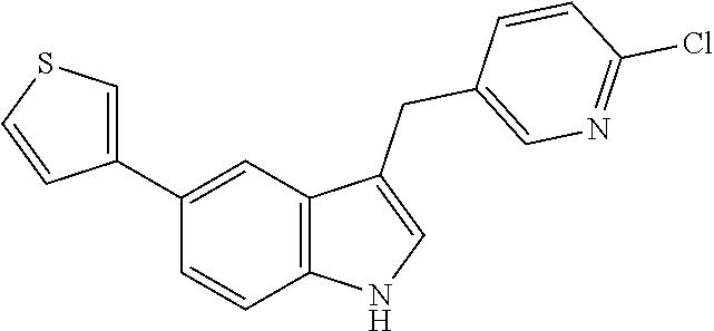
C1(C2=CSC=C2)=CC2=C(C=C1)NC=C2CC1=CN=C(Cl)C=C1
